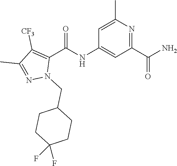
C1=C(C)N=C(C(N)=O)C=C1NC(C1=C([CF3])C(C)=NN1CC1CCC(F)(F)CC1)=O
